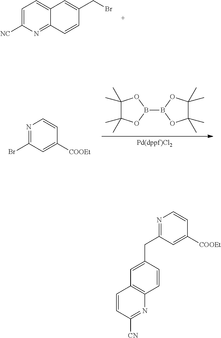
C1=C([NC])N=C2C(=C1)C=C(CBr)C=C2.[Pd(dppf)Cl2].C1(C)(C)C(C)(C)OB(B2OC(C)(C)C(C)(C)O2)O1.N1=C(Br)C=C([COOEt])C=C1.N1=C(CC2=CC3=C(C=C2)N=C([CN])C=C3)C=C([COOEt])C=C1
